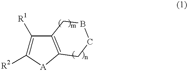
C1([R1])=C([R2])[A]C2=C1CBCC2
